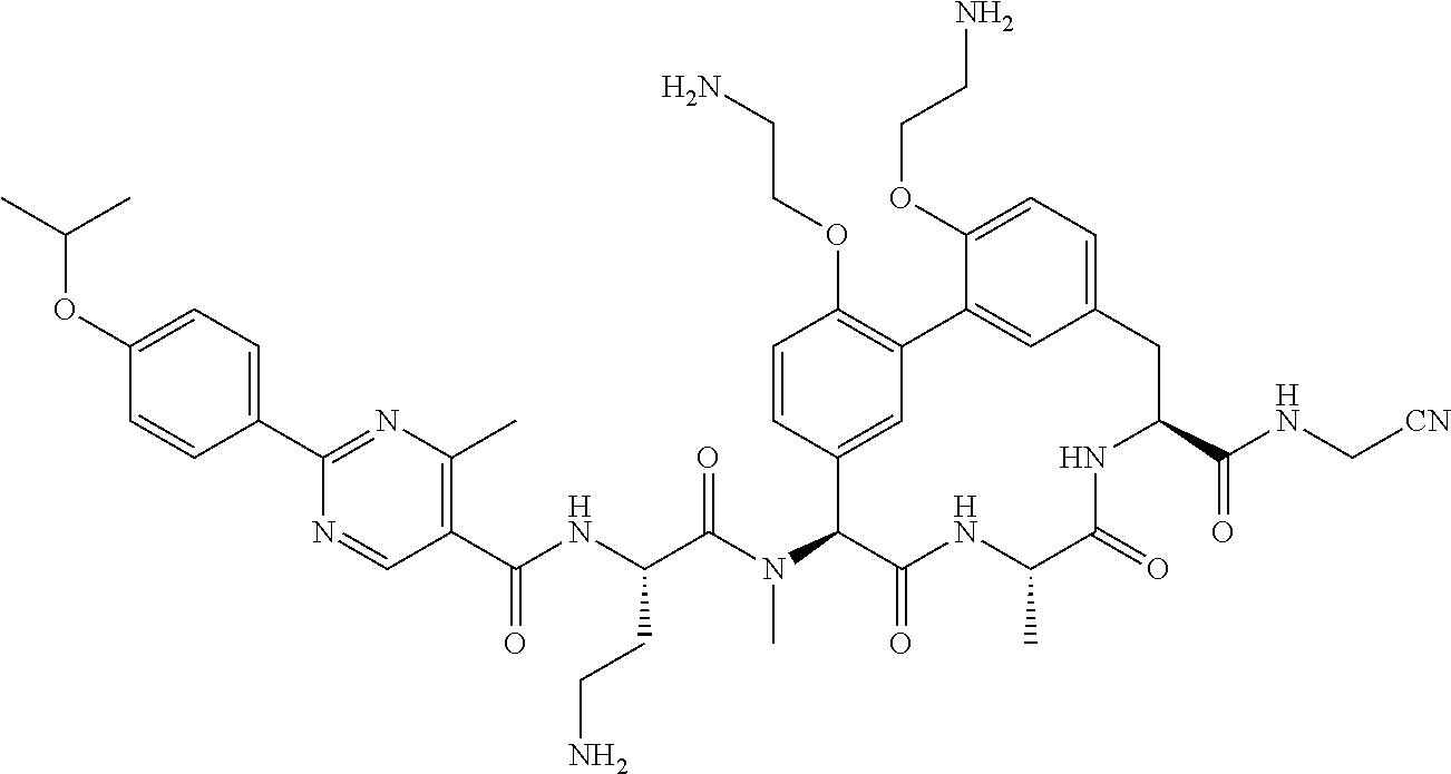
C1(C(NC(C(N(C2C(=O)NC(C)C(=O)NC(C(NC[CN])=O)CC3=CC=C(OCCN)C(=C3)C3=C(OCCN)C=CC2=C3)C)=O)CCN)=O)=C(C)N=C(C2=CC=C(OC(C)C)C=C2)N=C1
